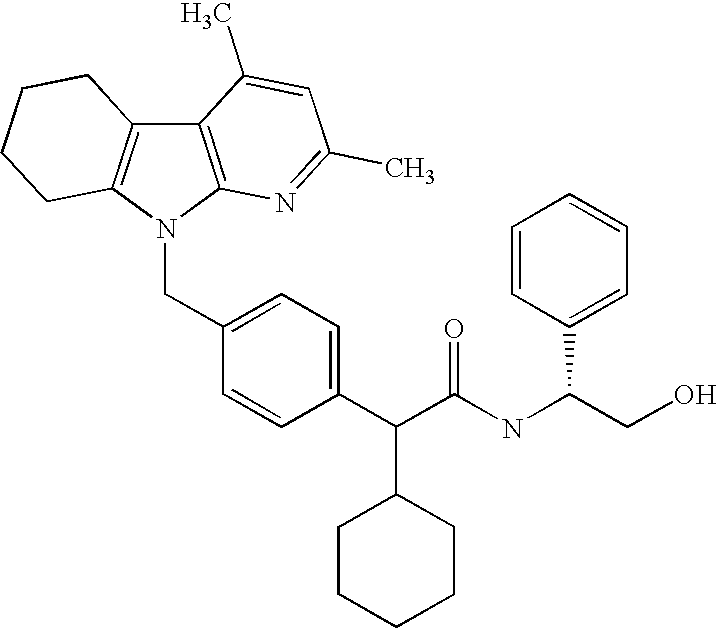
C(C1=CC=C(C(C(NC(C2=CC=CC=C2)CO)=O)C2CCCCC2)C=C1)N1C2=C(C3=C1CCCC3)C(C)=CC(C)=N2
